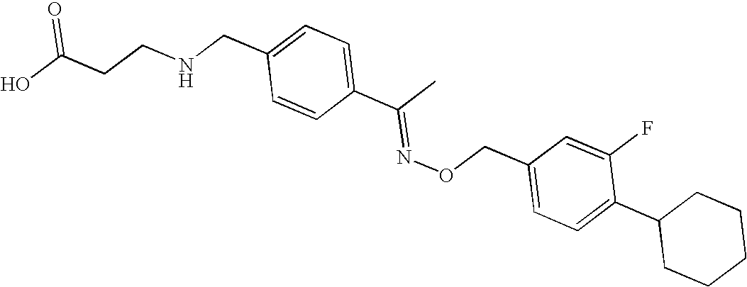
OC(CCNCC1=CC=C(C(C)=NOCC2=CC=C(C3CCCCC3)C(F)=C2)C=C1)=O
